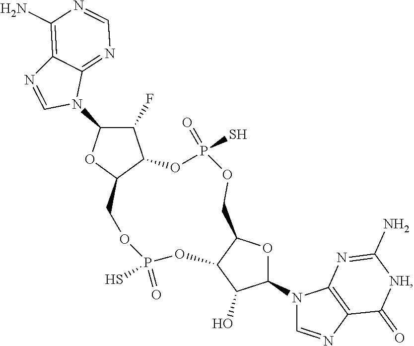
C1(F)C(N2C3=NC=NC(N)=C3N=C2)OC2C1OP(S)(=O)OCC1OC(N3C=NC4=C3N=C(N)[NH]C4=O)C(O)C1OP(=O)(S)OC2
